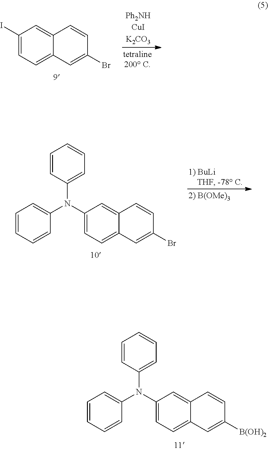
C1(I)=CC=C2C(=C1)C=CC(Br)=C2.C1=CC(N(C2=CC=C3C(=C2)C=CC(Br)=C3)C2=CC=CC=C2)=CC=C1.C1=CC(N(C2=CC=C3C(=C2)C=CC([B(OH)2])=C3)C2=CC=CC=C2)=CC=C1
